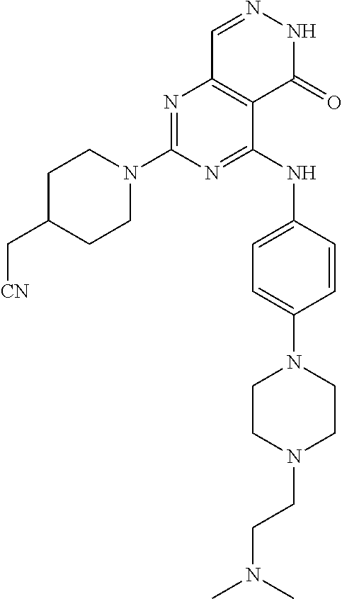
N1=C(N2CCC(C[CN])CC2)N=C(NC2=CC=C(N3CCN(CCN(C)C)CC3)C=C2)C2=C1C=NNC2=O
